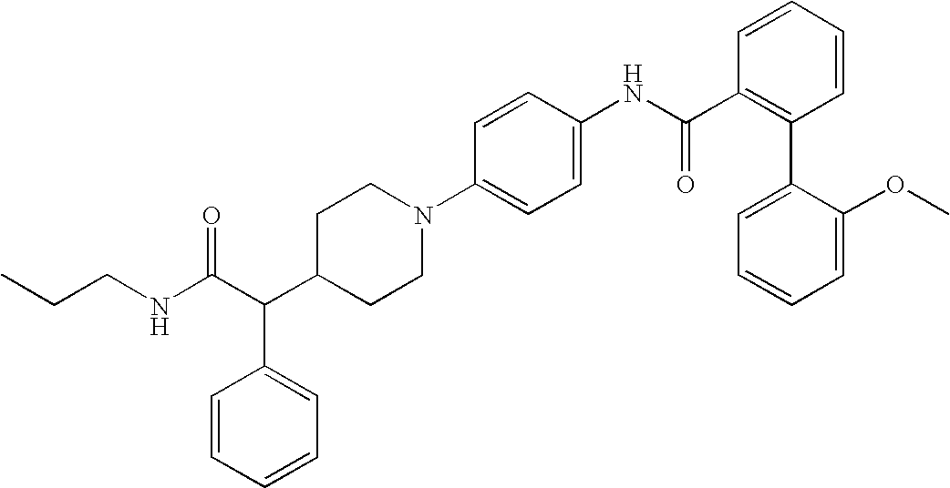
C(C(C1CCN(C2=CC=C(NC(C3=C(C4=CC=CC=C4OC)C=CC=C3)=O)C=C2)CC1)C1=CC=CC=C1)(NCCC)=O
